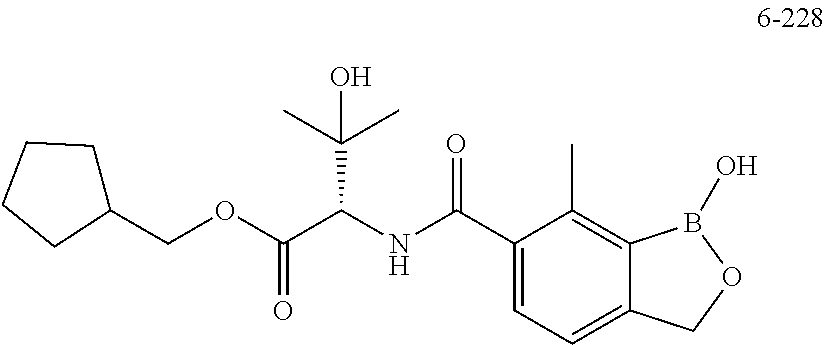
C1(COC(C(NC(C2=CC=C3C(=C2C)B(O)OC3)=O)C(C)(C)O)=O)CCCC1
